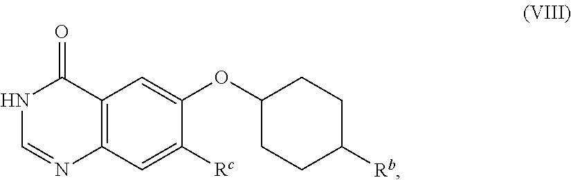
N1C=NC2=C(C1=O)C=C(OC1CCC([Rb])CC1)C([Rc])=C2
